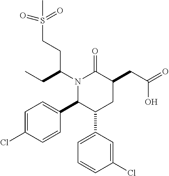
N1(C(CC)CCS(C)(=O)=O)C(C2=CC=C(Cl)C=C2)C(C2=CC=CC(Cl)=C2)CC(CC(=O)O)C1=O
